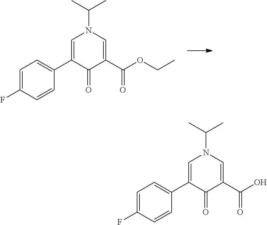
C1=C(F)C=CC(C2=CN(C(C)C)C=C(C(OCC)=O)C2=O)=C1.C1=C(F)C=CC(C2=CN(C(C)C)C=C(C(O)=O)C2=O)=C1
